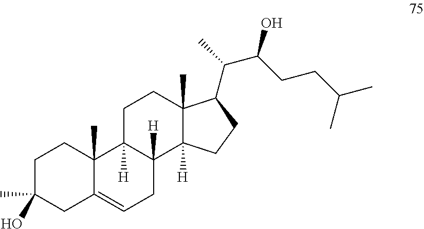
C1C(C)(O)CC2=CCC3([H])C([H])(C2(C)C1)CCC1(C)C3([H])CCC1C(C)C(CCC(C)C)O
